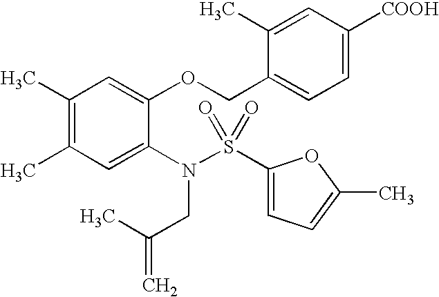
C1(C)=C(C)C=C(N(CC(C)=C)S(C2=CC=C(C)O2)(=O)=O)C(OCC2=CC=C([COOH])C=C2C)=C1
